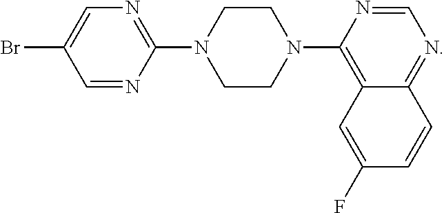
C1=NC(N2CCN(C3=C4C(=NC=N3)C=CC(F)=C4)CC2)=NC=C1Br
